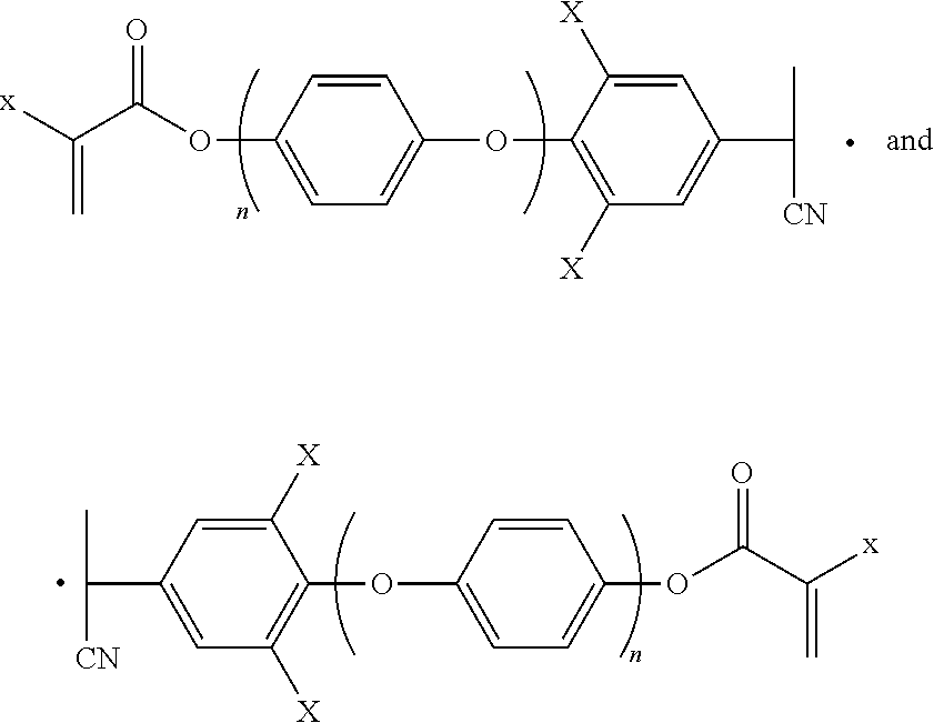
C(C1=CC([X])=C(OC2=CC=C(OC(C([x])=C)=O)C=C2)C([X])=C1)(C)[CN].C1=CC(OC(C([x])=C)=O)=CC=C1OC1=C([X])C=C(C(C)[CN])C=C1[X]
